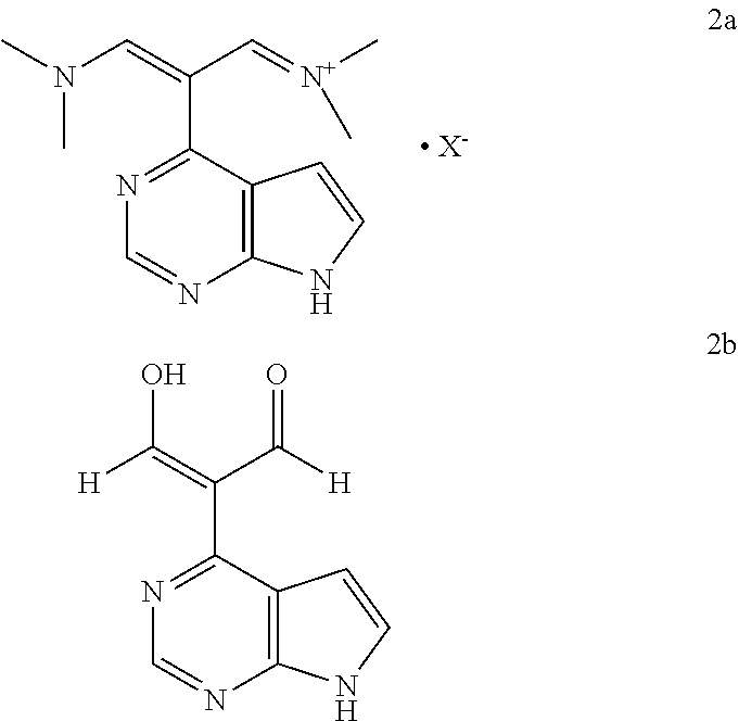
C12=C(C(C(=CN(C)C)C=[N+](C)C)=NC=N1)C=CN2.[ X-].C12=C(C(C(=C([H])O)C([H])=O)=NC=N1)C=CN2
